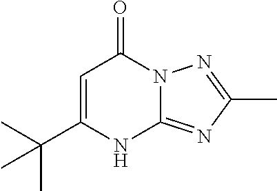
C(C1=CC(=O)N2C(=NC(C)=N2)N1)(C)(C)C
